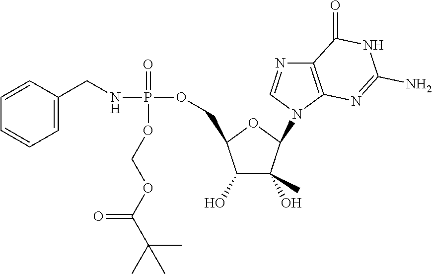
C1(O)C(O)(C)C(N2C=NC3=C2N=C(N)NC3=O)OC1COP(NCC1=CC=CC=C1)(=O)OCOC(C(C)(C)C)=O
